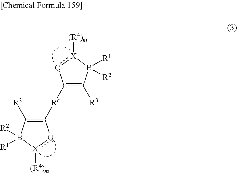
C1([Rc]C2=C([R3])B([R1])([R2])[X]([(R4)m]):[Q]2)=C([R3])B([R1])([R2])[X]([(R4)m]):[Q]1
